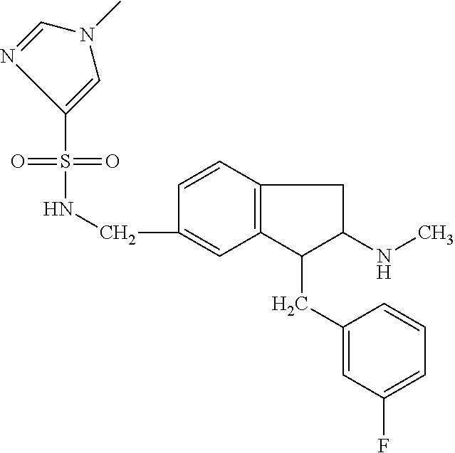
C(C1=CC2=C(C=C1)CC(NC)C2CC1=CC(F)=CC=C1)NS(=O)(=O)C1=CN(C)C=N1
